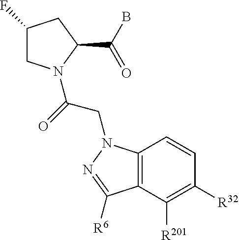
C1(F)CN(C(=O)CN2C3=C(C([R201])=C([R32])C=C3)C([R6])=N2)C(C(B)=O)C1
